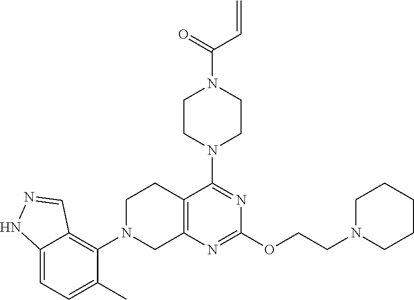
C12=C(N=C(OCCN3CCCCC3)N=C1N1CCN(C(=O)C=C)CC1)CN(C1=C3C(=CC=C1C)NN=C3)CC2
